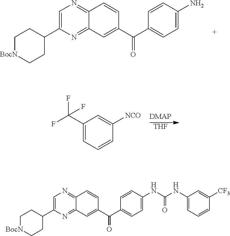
C1[BocN]CCC(C2=CN=C3C(=N2)C=C(C(C2=CC=C(N)C=C2)=O)C=C3)C1.[THF].C1(C(F)(F)F)=CC=CC([NCO])=C1.C1[BocN]CCC(C2=CN=C3C(=N2)C=C(C(C2=CC=C(NC(NC4=CC=CC([CF3])=C4)=O)C=C2)=O)C=C3)C1
